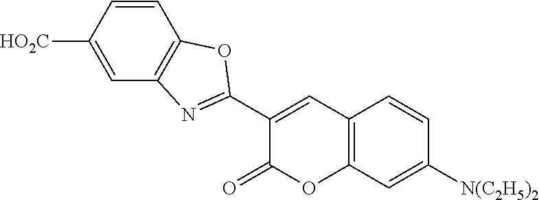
C1=C([HO2C])C=CC2=C1N=C(C1=CC3=C(OC1=O)C=C([N(C2H5)2])C=C3)O2
